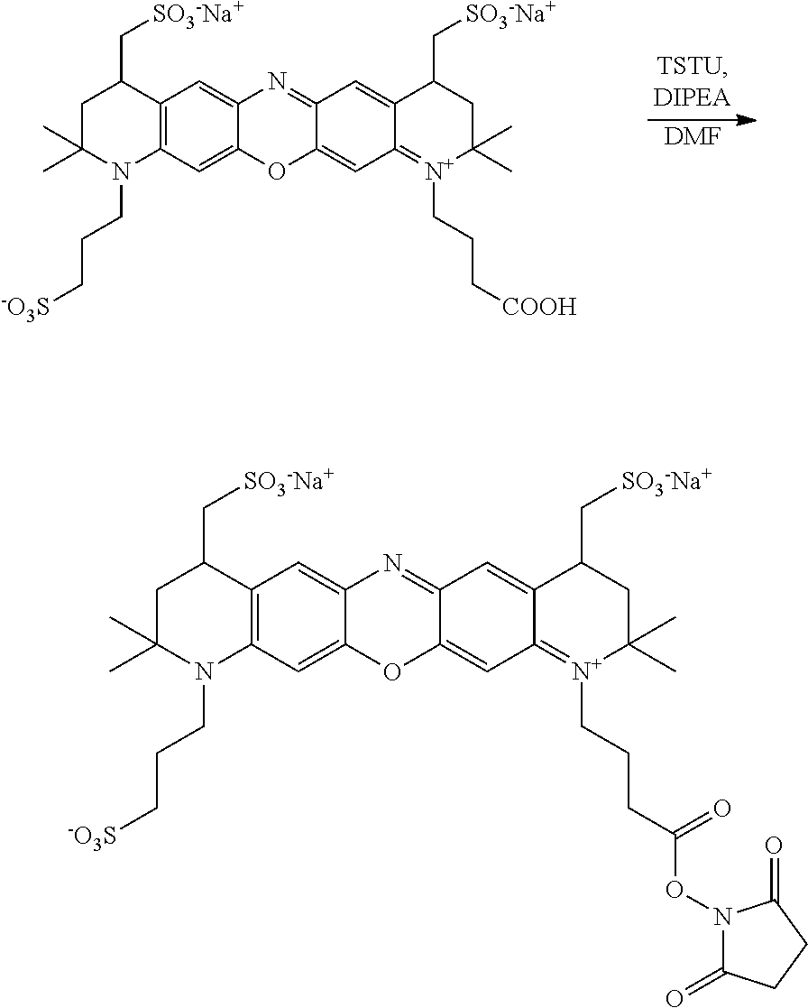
C1C(C)(C)N(CCC[-O3S])C2=C(C1C[SO3-Na+])C=C1C(=C2)OC2=CC3=[N+](CCC[COOH])C(C)(C)CC(C[SO3-Na+])C3=CC2=N1.[DMF].C1C(C)(C)N(CCC[-O3S])C2=C(C1C[SO3-Na+])C=C1C(=C2)OC2=CC3=[N+](CCCC(=O)ON4C(=O)CCC4=O)C(C)(C)CC(C[SO3-Na+])C3=CC2=N1
